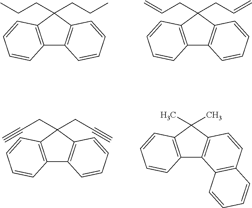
C12=C(C(CCC)(CCC)C3=C1C=CC=C3)C=CC=C2.C12=C(C(CC=C)(CC=C)C3=C1C=CC=C3)C=CC=C2.C12=C(C(CC#C)(CC#C)C3=C1C=CC=C3)C=CC=C2.C12=C(C(C)(C)C3=C1C1=C(C=C3)C=CC=C1)C=CC=C2
